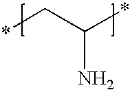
*CC(*)N
